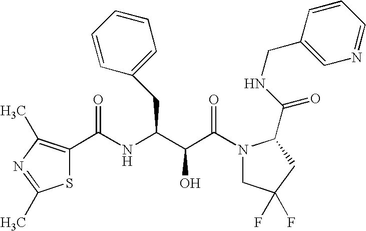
N(C(C(C(N1CC(F)(F)CC1C(NCC1=CN=CC=C1)=O)=O)O)CC1=CC=CC=C1)C(=O)C1=C(C)N=C(C)S1
